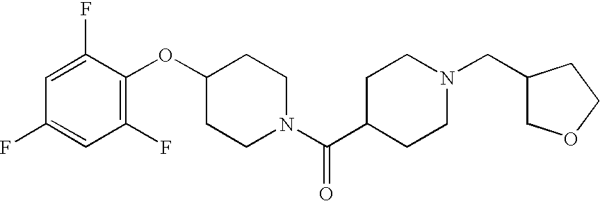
C1(OC2=C(F)C=C(F)C=C2F)CCN(C(C2CCN(CC3COCC3)CC2)=O)CC1
